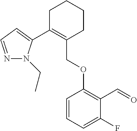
C1C(C2=CC=NN2CC)=C(COC2=C(C=O)C(F)=CC=C2)CCC1
